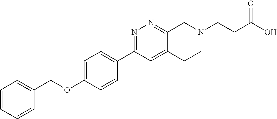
C1=CC=CC(COC2=CC=C(C3=NN=C4C(=C3)CCN(CCC(O)=O)C4)C=C2)=C1
